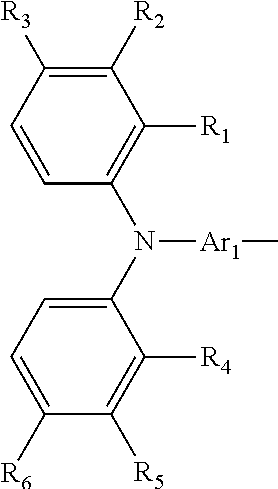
C1=CC(N(C2=CC=C([R6])C([R5])=C2[R4])[Ar1]C)=C([R1])C([R2])=C1[R3]
